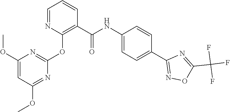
N(C1=CC=C(C2=NOC(C(F)(F)F)=N2)C=C1)C(C1=C(OC2=NC(OC)=CC(OC)=N2)N=CC=C1)=O
